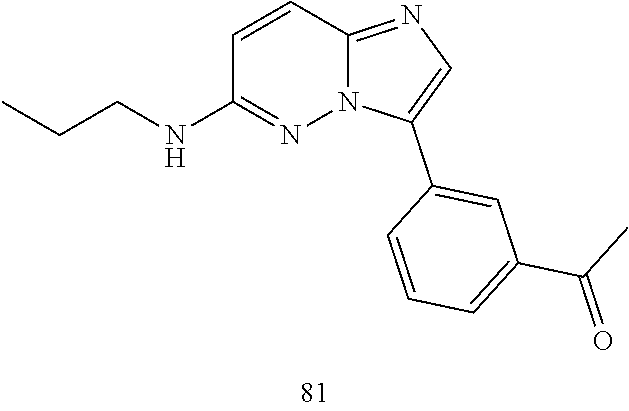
C1=CC2=NC=C(C3=CC(C(C)=O)=CC=C3)N2N=C1NCCC
